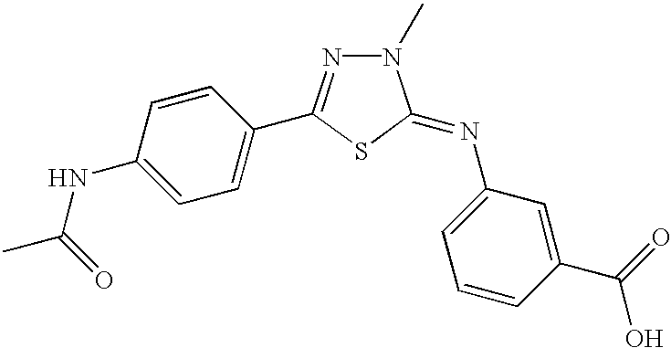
C1=C(NC(C)=O)C=CC(C2=NN(C)C(=NC3=CC=CC(C(O)=O)=C3)S2)=C1
